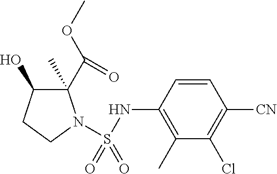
N(C1=C(C)C(Cl)=C([CN])C=C1)S(N1C(C(OC)=O)(C)C(O)CC1)(=O)=O
